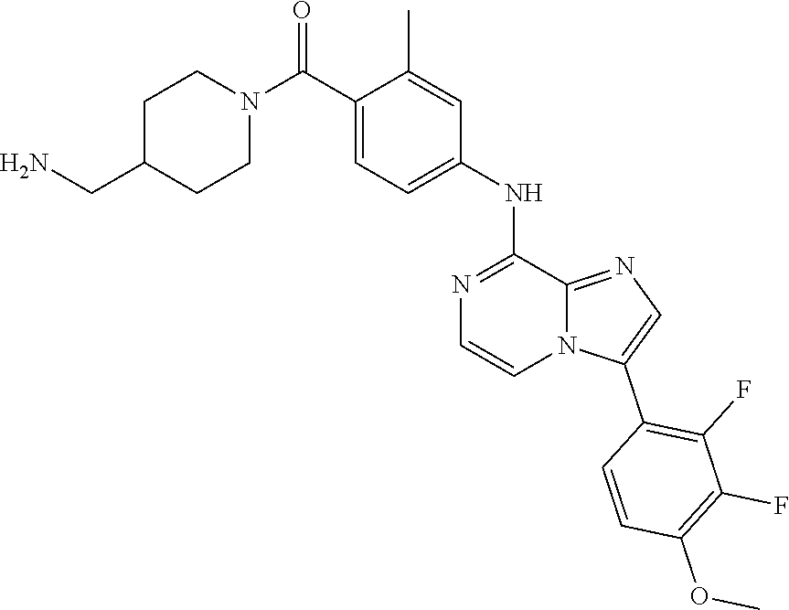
C1=C(C(N2CCC(CN)CC2)=O)C(C)=CC(NC2=NC=CN3C2=NC=C3C2=C(F)C(F)=C(OC)C=C2)=C1
